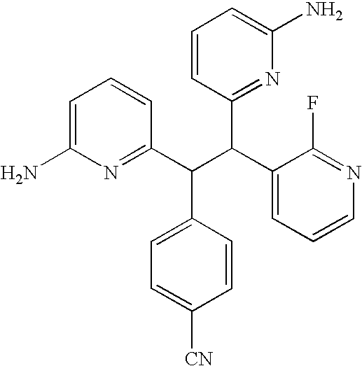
C1=C(N)N=C(C(C(C2=CC=CN=C2F)C2=NC(N)=CC=C2)C2=CC=C([CN])C=C2)C=C1
